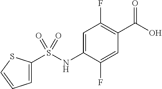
OC(=O)C1=C(F)C=C(NS(=O)(=O)C2=CC=CS2)C(F)=C1
